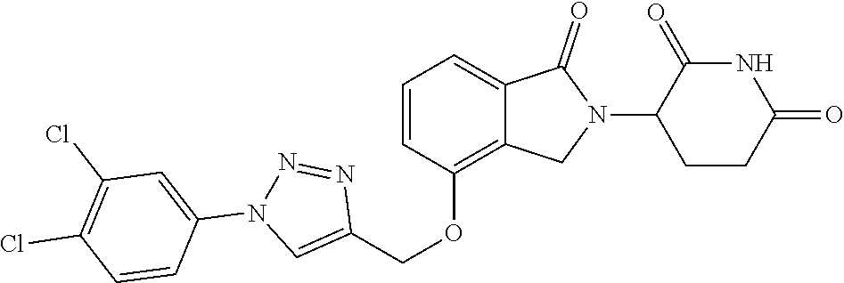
C1(OCC2=CN(C3=CC(Cl)=C(Cl)C=C3)N=N2)=C2C(=CC=C1)C(=O)N(C1CCC(=O)NC1=O)C2
